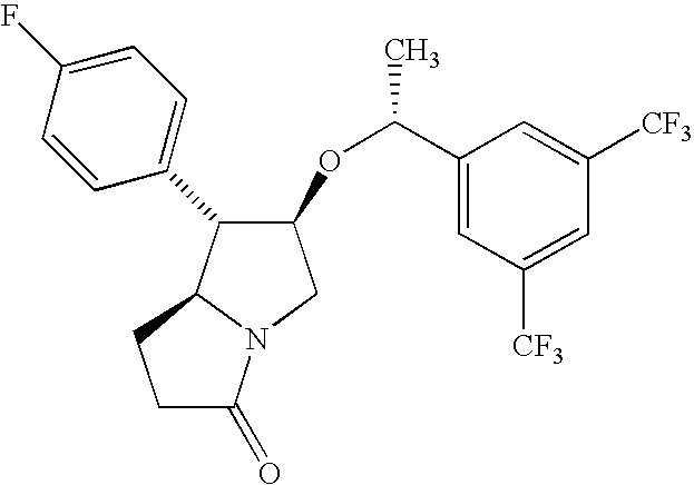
C1(OC(C)C2=CC([CF3])=CC([CF3])=C2)C(C2=CC=C(F)C=C2)C2N(C1)C(=O)CC2
